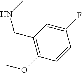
C1=C(F)C=CC(OC)=C1CNC
